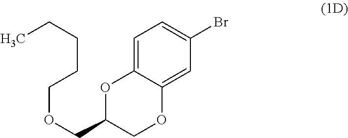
C1=C2C(=CC(Br)=C1)OCC(COCCCCC)O2
